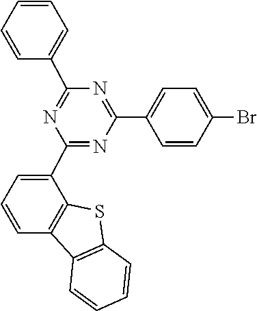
C1(C2=NC(C3=CC=C(Br)C=C3)=NC(C3=CC=CC=C3)=N2)=CC=CC2=C1SC1=C2C=CC=C1
